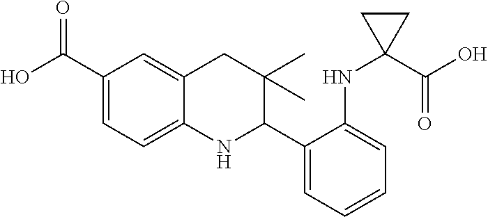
C1(C(O)=O)=CC=C2C(=C1)CC(C)(C)C(C1=CC=CC=C1NC1(C(=O)O)CC1)N2
